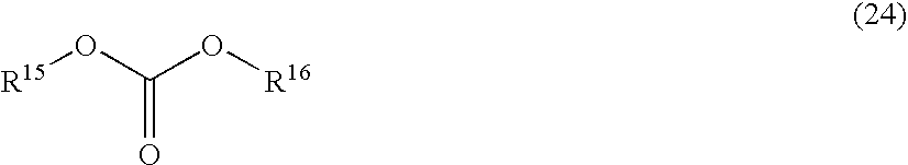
[R15]OC(O[R16])=O
